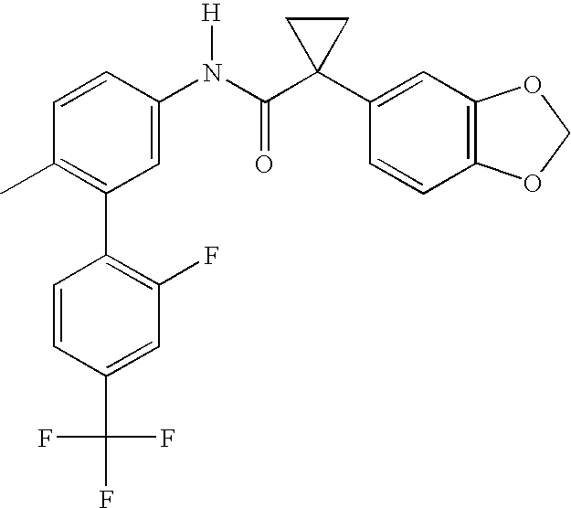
C1(N(C(C2(C3=CC4=C(C=C3)OCO4)CC2)=O)[H])=CC(C2=C(F)C=C(C(F)(F)F)C=C2)=C(C)C=C1
